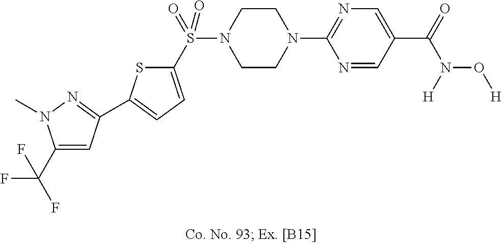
C1N(S(=O)(C2=CC=C(C3=NN(C)C(C(F)(F)F)=C3)S2)=O)CCN(C2=NC=C(C(N(O[H])[H])=O)C=N2)C1
